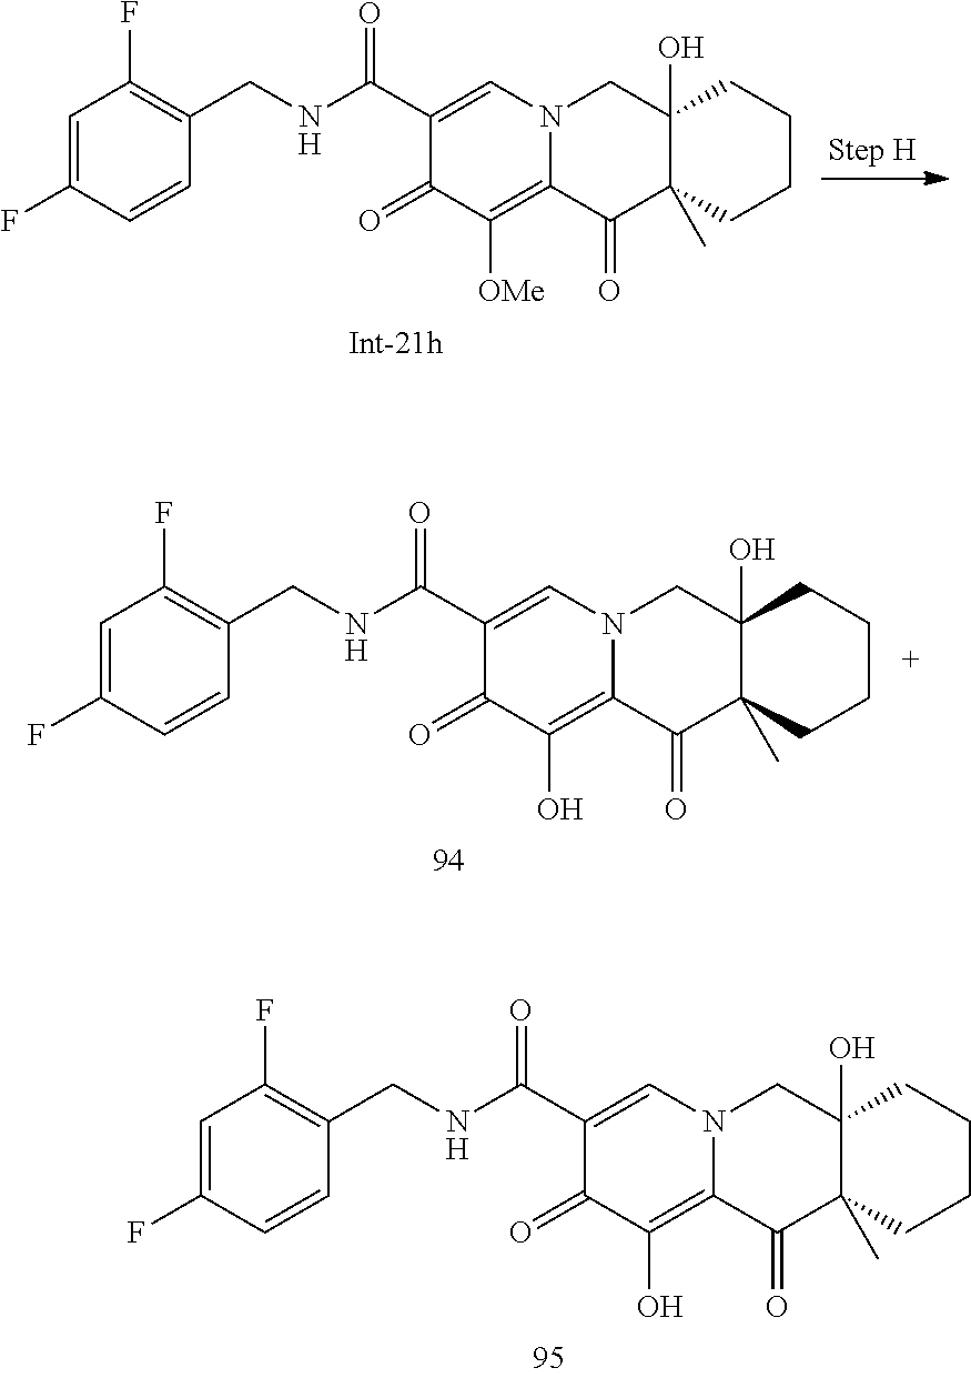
C1(C(NCC2=C(F)C=C(F)C=C2)=O)=CN2C(=C(O)C1=O)C(=O)C1(C)C(O)(C2)CCCC1.C1(C(NCC2=C(F)C=C(F)C=C2)=O)=CN2C(=C([OMe])C1=O)C(=O)C1(C)C(O)(C2)CCCC1.C1(C(NCC2=C(F)C=C(F)C=C2)=O)=CN2C(=C(O)C1=O)C(=O)C1(C)C(O)(C2)CCCC1
